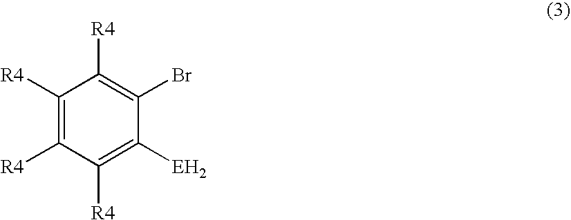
C1([R4])=C([R4])C([R4])=C([EH2])C(Br)=C1[R4]
